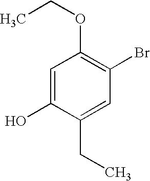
C1=C(O)C(CC)=CC(Br)=C1OCC
